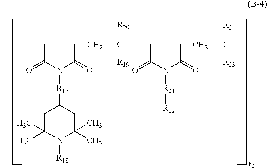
CC1C(=O)N([R17]C2CC(C)(C)N([R18])C(C)(C)C2)C(=O)C1CC(C1C(=O)N([R21][R22])C(=O)C1CC(C)([R24])[R23])([R20])[R19]
